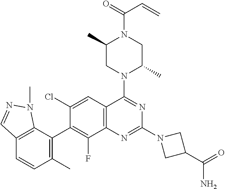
C12=C(C=C(Cl)C(C3=C(C)C=CC4=C3N(C)N=C4)=C1F)C(N1C(C)CN(C(=O)C=C)C(C)C1)=NC(N1CC(C(=O)N)C1)=N2
